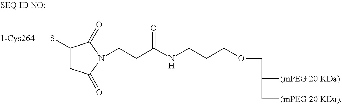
C1(S[1-Cys264])CC(=O)N(CCC(=O)NCCCOCC([(mPEG 20 KDa)])C[(mPEG 20 KDa)])C1=O
